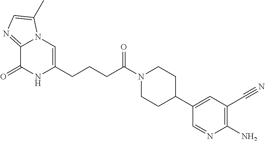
C12=NC=C(C)N1C=C(CCCC(N1CCC(C3=CC(C#N)=C(N)N=C3)CC1)=O)NC2=O
